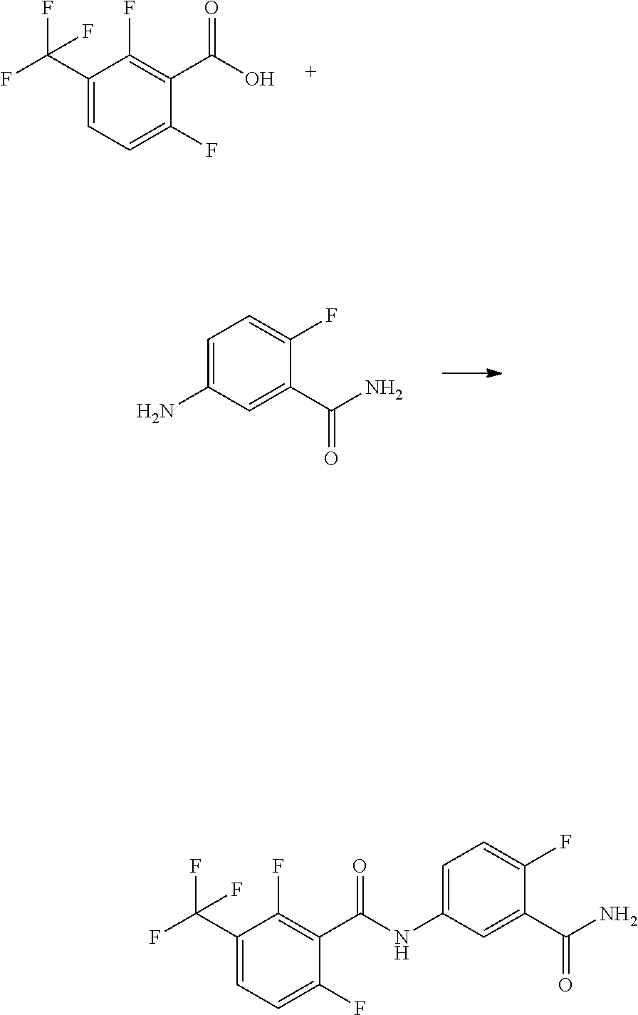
C1(C(F)(F)F)=CC=C(F)C(C(O)=O)=C1F.C1=C(N)C=C(C(N)=O)C(F)=C1.C1=C(NC(C2=C(F)C(C(F)(F)F)=CC=C2F)=O)C=C(C(N)=O)C(F)=C1
